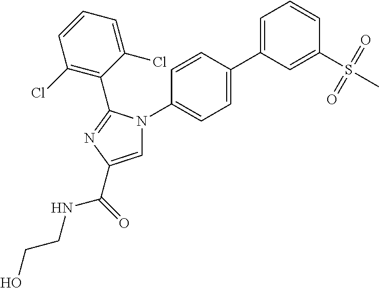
C1=C(C2=CC=C(N3C=C(C(=O)NCCO)N=C3C3=C(Cl)C=CC=C3Cl)C=C2)C=C(S(=O)(=O)C)C=C1
